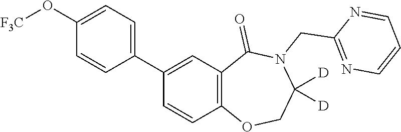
C1=C(O[F3C])C=CC(C2=CC3=C(C=C2)OCC([D])([D])N(CC2=NC=CC=N2)C3=O)=C1
